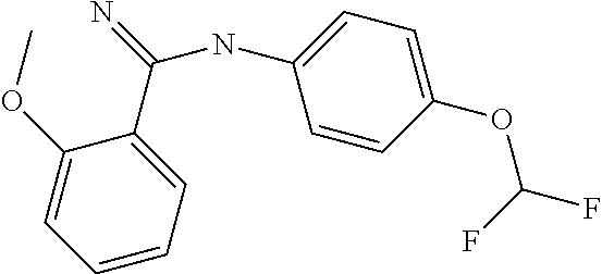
N(C1=CC=C(OC(F)F)C=C1)C(=N)C1=CC=CC=C1OC
